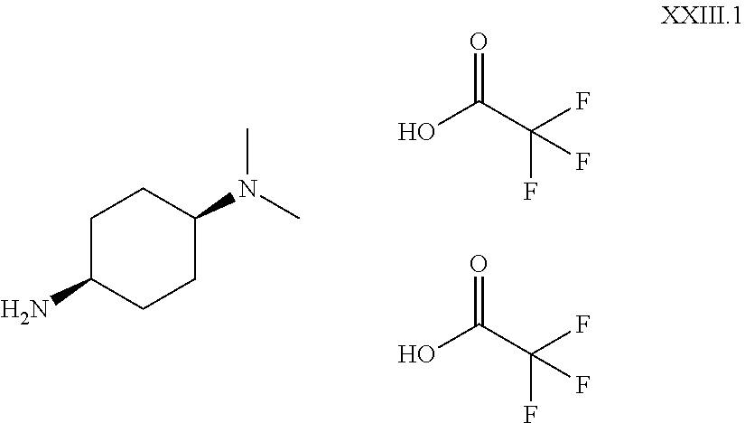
C1C(N)CCC(N(C)C)C1.O=C(C(F)(F)F)O.O=C(C(F)(F)F)O
